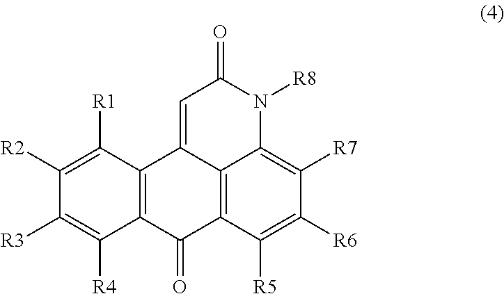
C12=C3C([R5])=C([R6])C([R7])=C1N([R8])C(=O)C=C2C1=C(C3=O)C([R4])=C([R3])C([R2])=C1[R1]
